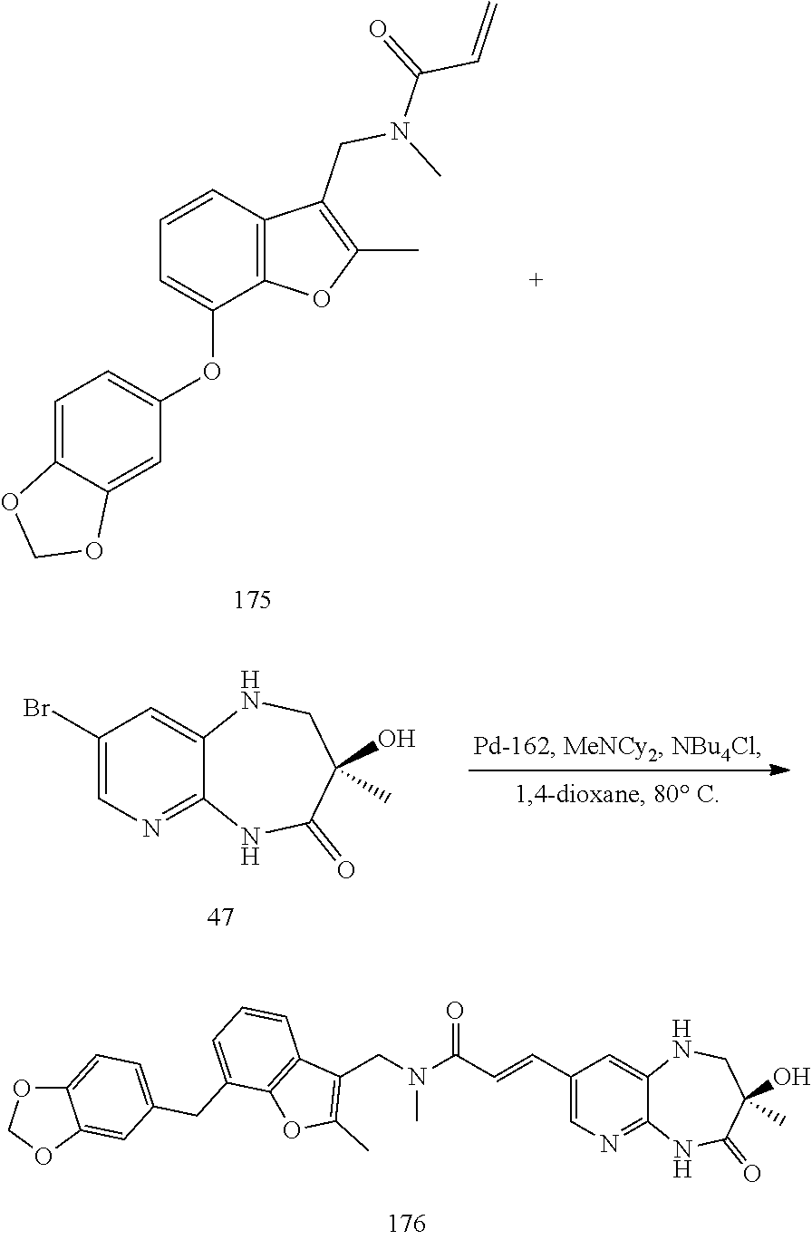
C12=CC(OC3=CC=CC4=C3OC(C)=C4CN(C(=O)C=C)C)=CC=C1OCO2.BrC1=CN=C2C(=C1)NCC(C)(O)C(=O)N2.N(C)(CC1=C(C)OC2=C1C=CC=C2CC1=CC=C2C(=C1)OCO2)C(C=CC1=CN=C2C(=C1)NCC(C)(O)C(=O)N2)=O
